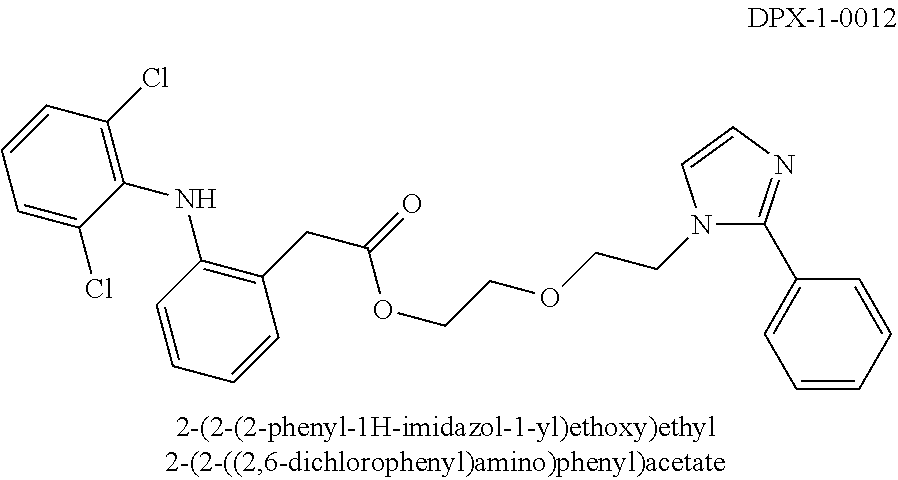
C1=C(Cl)C(NC2=C(CC(=O)OCCOCCN3C(C4=CC=CC=C4)=NC=C3)C=CC=C2)=C(Cl)C=C1
